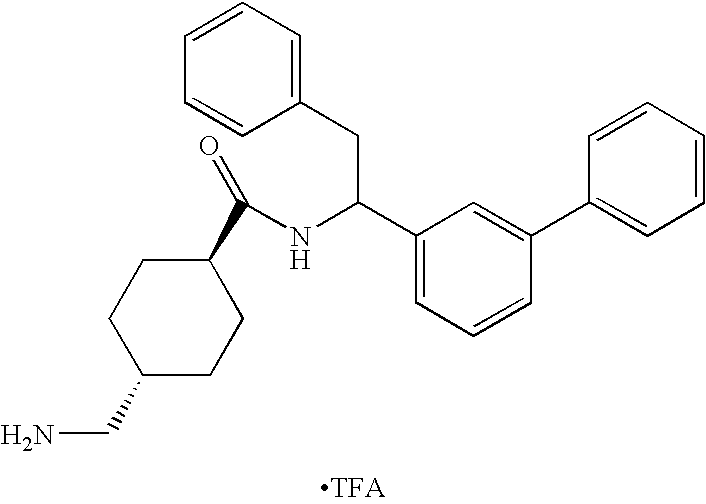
C1=CC=C(CC(NC(=O)C2CCC(CN)CC2)C2=CC=CC(C3=CC=CC=C3)=C2)C=C1
